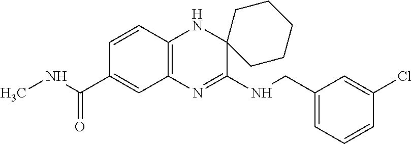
C1=CC2=C(C=C1C(=O)NC)N=C(NCC1=CC=CC(Cl)=C1)C1(N2)CCCCC1
